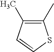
C1(C)=C(C)C=CS1
